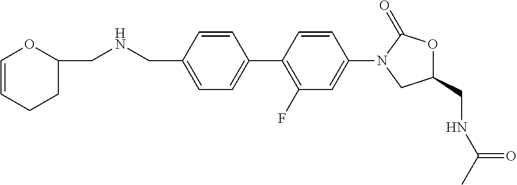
C(C1=CC=C(C2=C(F)C=C(N3CC(CNC(C)=O)OC3=O)C=C2)C=C1)NCC1OC=CCC1
